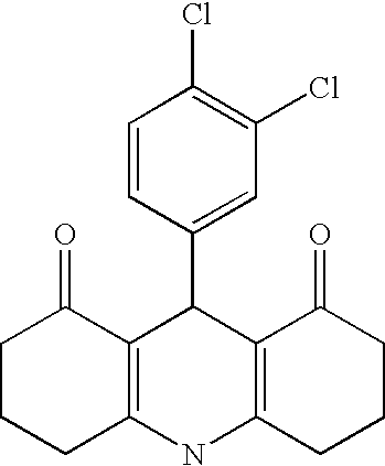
C1=CC(C2C3=C(NC4=C2C(=O)CCC4)CCCC3=O)=CC(Cl)=C1Cl
